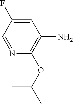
C1(F)=CC(N)=C(OC(C)C)N=C1
